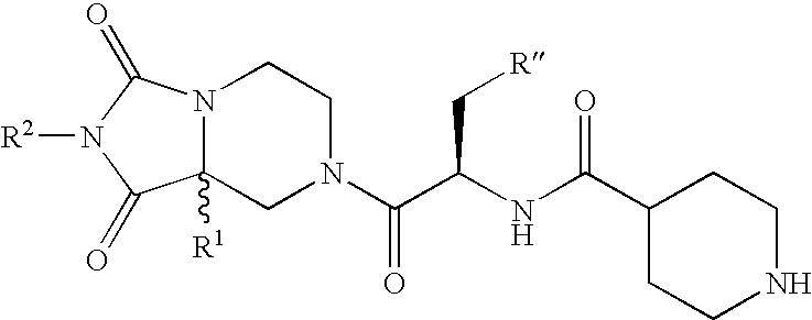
[R2]N1C(=O)N2C([R1])(C1=O)CN(C(C(NC(C1CCNCC1)=O)C[R])=O)CC2
